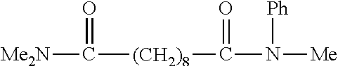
[Me2N]C([(CH2)8]C(N([Me])[Ph])=O)=O
